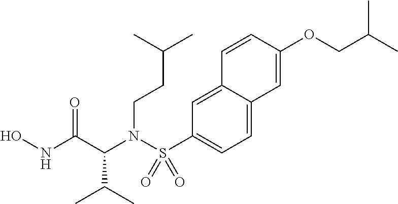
C(N(C(C(C)C)C(NO)=O)S(C1=CC=C2C(=C1)C=CC(OCC(C)C)=C2)(=O)=O)CC(C)C
